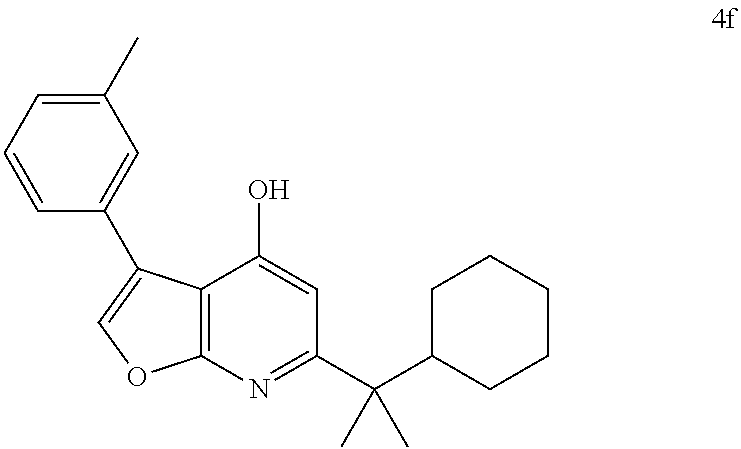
C12=C(N=C(C(C3CCCCC3)(C)C)C=C1O)OC=C2C1=CC(C)=CC=C1
